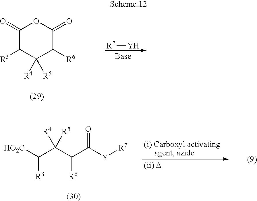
C1(=O)C([R3])C([R5])([R4])C([R6])C(=O)O1.[R7][Y].[HO2C]C(C(C(C([Y][R7])=O)[R6])([R4])[R5])[R3]
